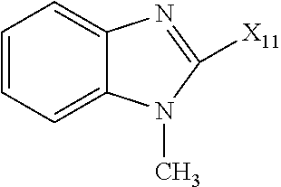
[X11]C1=NC2=CC=CC=C2N1C
